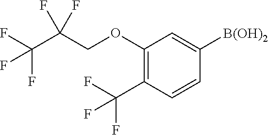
C1(OCC(C(F)(F)F)(F)F)=C(C(F)(F)F)C=CC([B(OH)2])=C1
